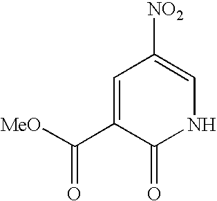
[MeO]C(C1=CC([NO2])=CNC1=O)=O
